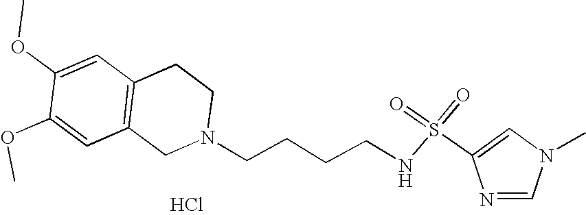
Cl.C1=C(OC)C(OC)=CC2=C1CCN(CCCCNS(=O)(=O)C1=CN(C)C=N1)C2
